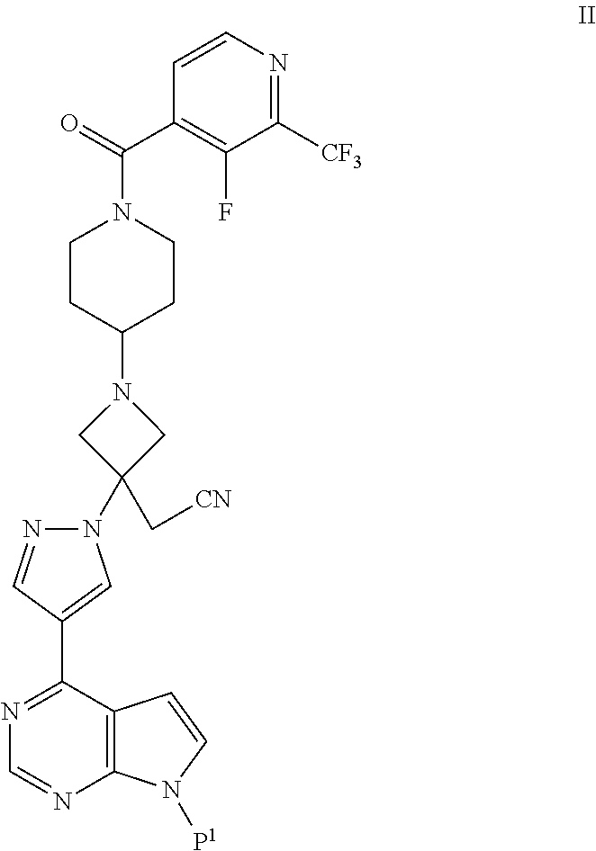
C1([CF3])=NC=CC(C(=O)N2CCC(N3CC(N4N=CC(C5=NC=NC6=C5C=CN6[P1])=C4)(C[CN])C3)CC2)=C1F
